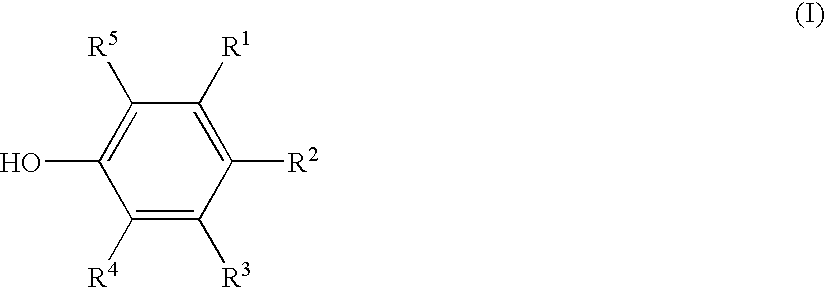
C1([R4])=C([R3])C([R2])=C([R1])C([R5])=C1O
